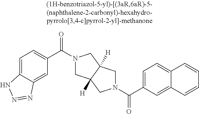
C(C1=CC=C2C(=C1)C=CC=C2)(=O)N1CC2([H])CN(C(=O)C3=CC=C4C(=C3)N=NN4)CC2([H])C1
